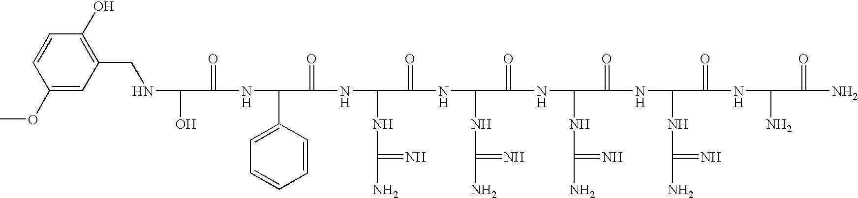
C1(OC)=CC(CNC(O)C(=O)NC(C2=CC=CC=C2)C(=O)NC(NC(N)=N)C(=O)NC(NC(N)=N)C(=O)NC(NC(N)=N)C(=O)NC(NC(N)=N)C(=O)NC(N)C(=O)N)=C(O)C=C1
